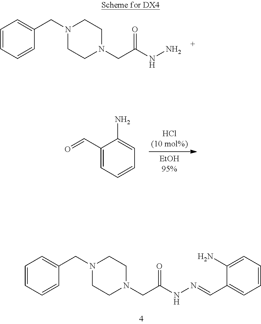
C1=CC=CC(CN2CCN(CC(NN)=O)CC2)=C1.C1(C=O)=CC=CC=C1N.C1CN(CC(NN=CC2=CC=CC=C2N)=O)CCN1CC1=CC=CC=C1
